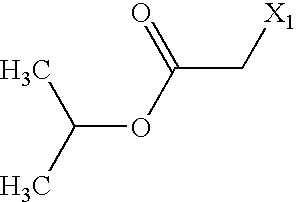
C(OC(=O)C[X1])(C)C
